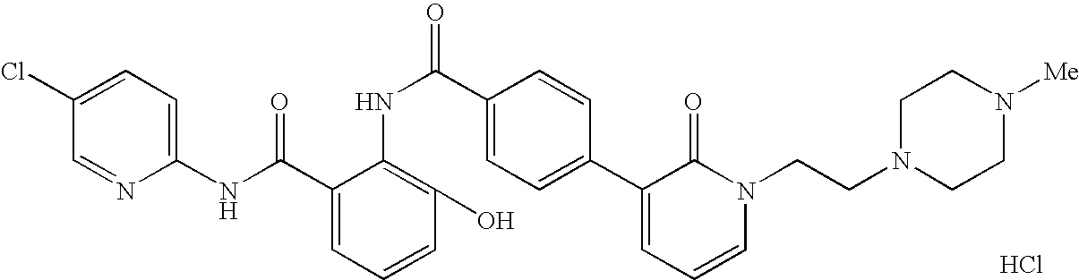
C1(NC(=O)C2=CC=CC(O)=C2NC(=O)C2=CC=C(C3=CC=CN(CCN4CCN([Me])CC4)C3=O)C=C2)=CC=C(Cl)C=N1.Cl
